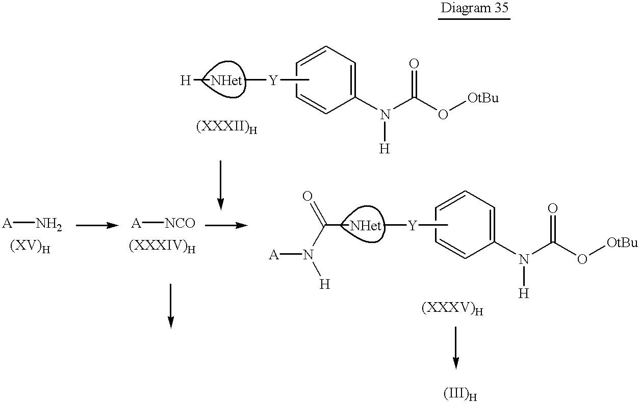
[A]N.[NHet]([Y]C)C(=O)N([H])[A].C1=CC=C(N(C(O[OtBu])=O)[H])C=C1.[NHet]([Y]C)[H].C1=CC=C(N(C(O[OtBu])=O)[H])C=C1.[A][NCO].[Diagram 35]
